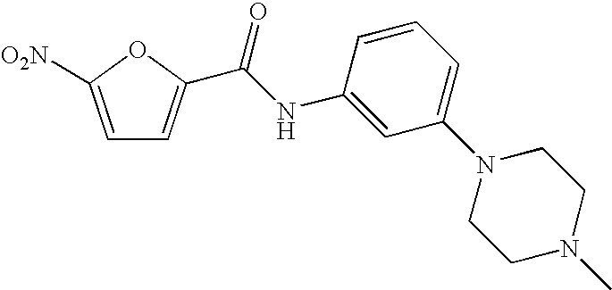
C1=C([O2N])OC(C(NC2=CC(N3CCN(C)CC3)=CC=C2)=O)=C1
